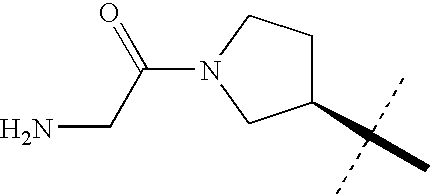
C(C)(C)(C)C1CN(C(CN)=O)CC1
